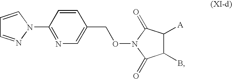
C1(N2C=CC=N2)=NC=C(CON2C(=O)C(B)C([A])C2=O)C=C1
